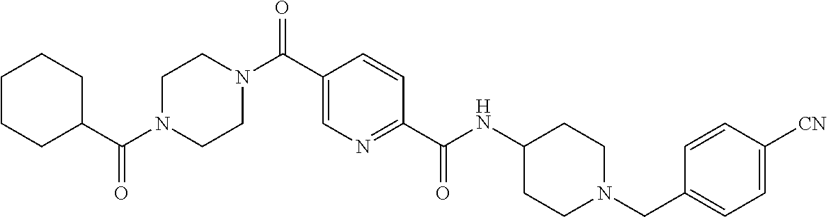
C1(C(N2CCN(C(C3=CN=C(C(NC4CCN(CC5=CC=C([CN])C=C5)CC4)=O)C=C3)=O)CC2)=O)CCCCC1
